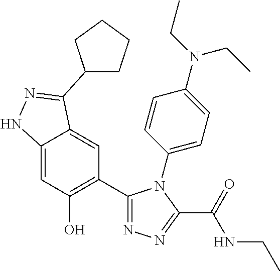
C12=CC(O)=C(C3=NN=C(C(=O)NCC)N3C3=CC=C(N(CC)CC)C=C3)C=C1C(C1CCCC1)=NN2
